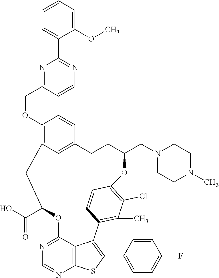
N1=C2C3=C(N=C1)SC(C1=CC=C(F)C=C1)=C3C1=C(C)C(Cl)=C(C=C1)OC(CN1CCN(C)CC1)CCC1=CC(=C(OCC3=NC(C4=CC=CC=C4OC)=NC=C3)C=C1)CC(C(=O)O)O2
